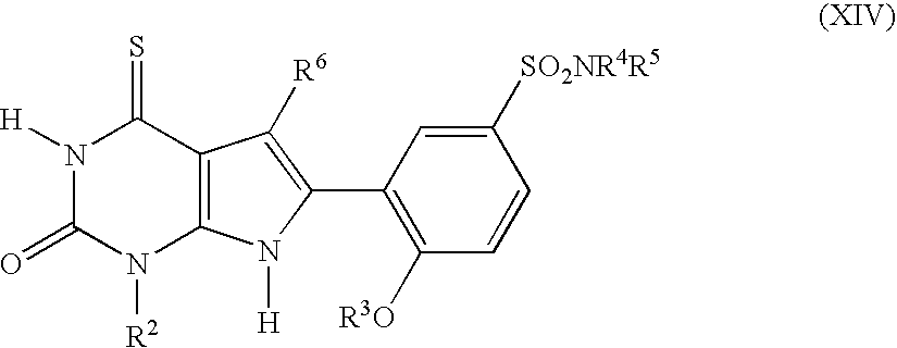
N1([H])C(=O)N([R2])C2=C(C1=S)C([R6])=C(C1=C([R3O])C=CC([SO2NR4R5])=C1)N2[H]
